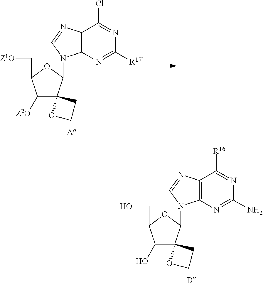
C1(O)C(CO)OC(N2C3=C(C([R16])=NC(N)=N3)N=C2)C12CCO2.C1([Z2O])C(C[Z1O])OC(N2C3=C(C(Cl)=NC([R17])=N3)N=C2)C12CCO2
